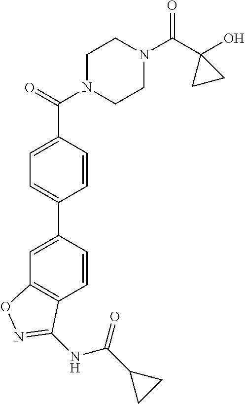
C1=C(C2=CC=C(C(=O)N3CCN(C(C4(O)CC4)=O)CC3)C=C2)C=CC2=C1ON=C2NC(=O)C1CC1
